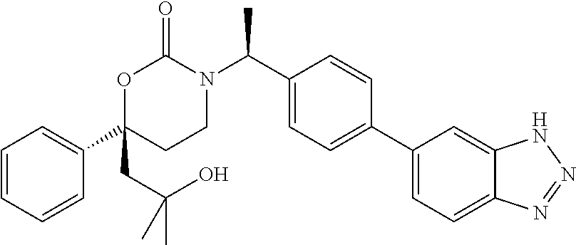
C1=CC=CC(C2(CC(O)(C)C)CCN(C(C3=CC=C(C4=CC=C5C(=C4)NN=N5)C=C3)C)C(=O)O2)=C1
